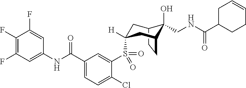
C12CCC(CC(S(C3=CC(C(NC4=CC(F)=C(F)C(F)=C4)=O)=CC=C3Cl)(=O)=O)([H])C1)C2(O)CNC(=O)C1CC=CCC1
